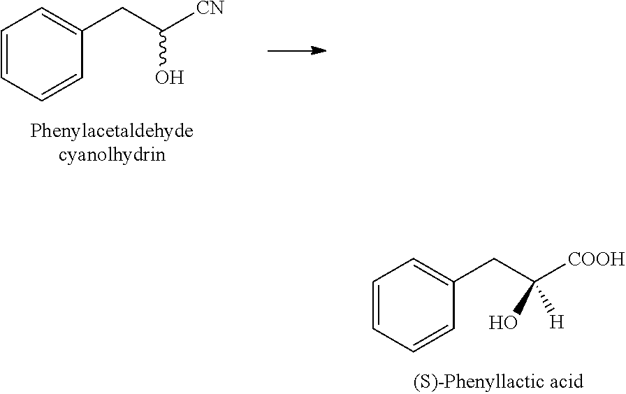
C1=CC=CC(CC([COOH])(O)[H])=C1.C1=CC=CC(CC([CN])O)=C1
